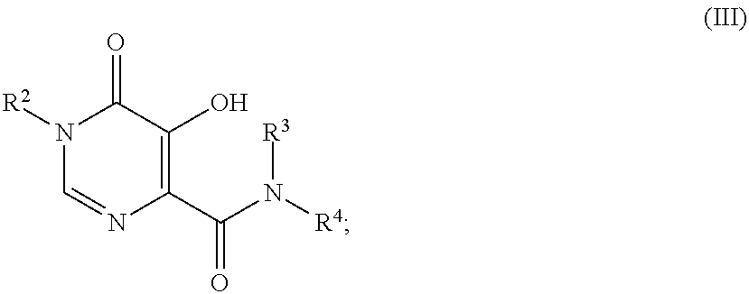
N1([R2])C=NC(C(=O)N([R3])[R4])=C(O)C1=O
